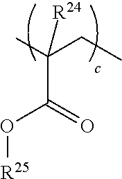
CC(CC)([R24])C(=O)O[R25]
